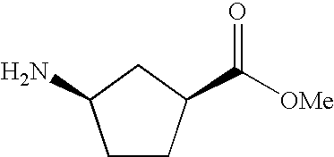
C1CC(C([OMe])=O)CC1N
